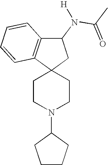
C1CN(C2CCCC2)CCC12CC(N(C(C)=O)[H])C1=C2C=CC=C1
